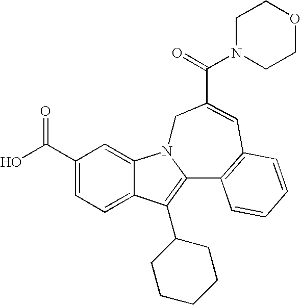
C1(C(O)=O)=CC=C2C(=C1)N1C(=C2C2CCCCC2)C2=C(C=C(C(=O)N3CCOCC3)C1)C=CC=C2
